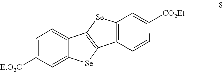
C12=C([Se]C3=CC([EtO2C])=CC=C13)C1=C([Se]2)C=C([CO2Et])C=C1
